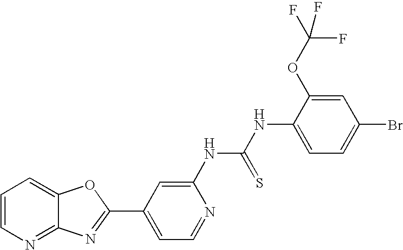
C12=NC=CC=C1OC(C1=CC=NC(NC(=S)NC3=CC=C(Br)C=C3OC(F)(F)F)=C1)=N2
